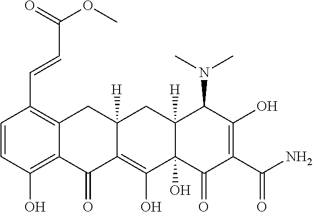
C1=CC(O)=C2C(=C1C=CC(OC)=O)CC1([H])C(=C(O)C3(O)C([H])(C1)C(N(C)C)C(O)=C(C(N)=O)C3=O)C2=O
